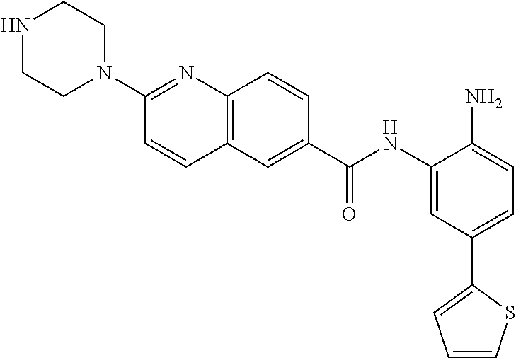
N1CCN(C2=NC3=C(C=C2)C=C(C(NC2=CC(C4=CC=CS4)=CC=C2N)=O)C=C3)CC1
